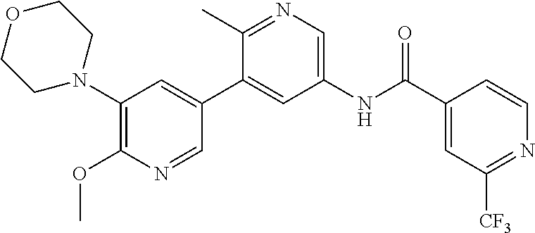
C1(N2CCOCC2)=C(OC)N=CC(C2=CC(NC(C3=CC([CF3])=NC=C3)=O)=CN=C2C)=C1
